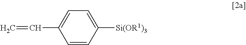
C1=CC([Si(OR1)3])=CC=C1C=C
